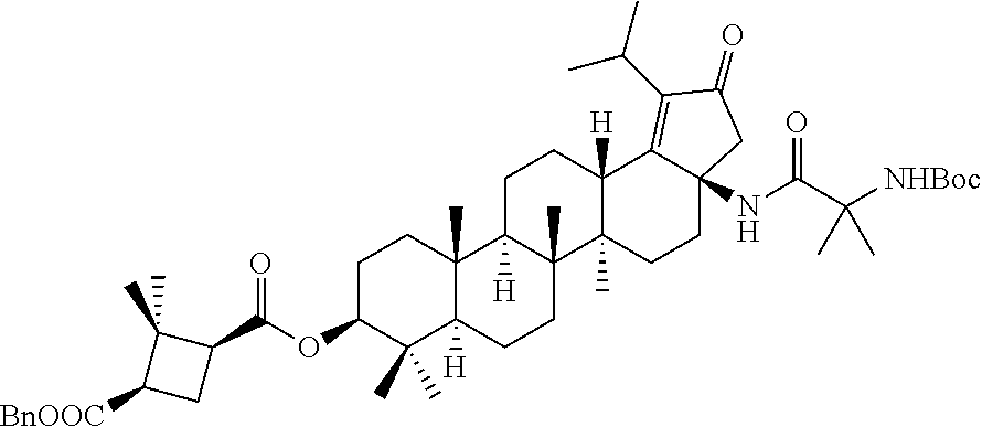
C1C(OC(=O)C2C(C)(C)C([BnOOC])C2)C(C)(C)C2([H])C(C)(C1)C1([H])C(C)(CC2)C2(C)C([H])(CC1)C1=C(C(C)C)C(=O)CC1(NC(C([NHBoc])(C)C)=O)CC2
